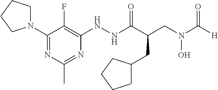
N(C(C(CN(C([H])=O)O)CC1CCCC1)=O)NC1=C(F)C(N2CCCC2)=NC(C)=N1
